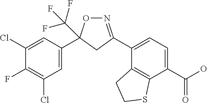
C1=C(C2(C(F)(F)F)ON=C(C3=CC=C(C(O)=O)C4=C3CCS4)C2)C=C(Cl)C(F)=C1Cl
